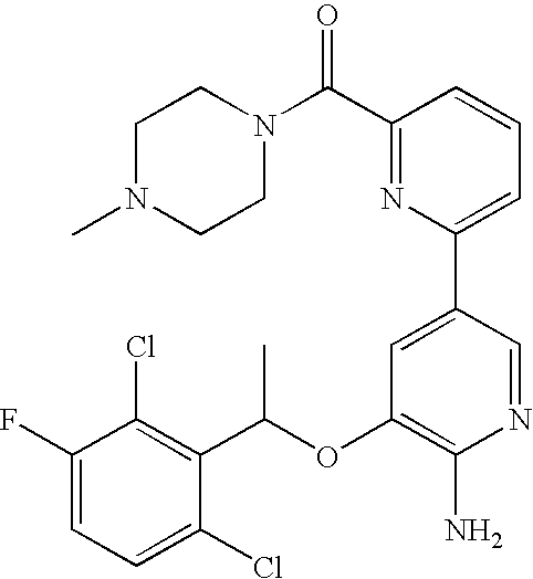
C1(F)=CC=C(Cl)C(C(OC2=C(N)N=CC(C3=CC=CC(C(N4CCN(C)CC4)=O)=N3)=C2)C)=C1Cl
